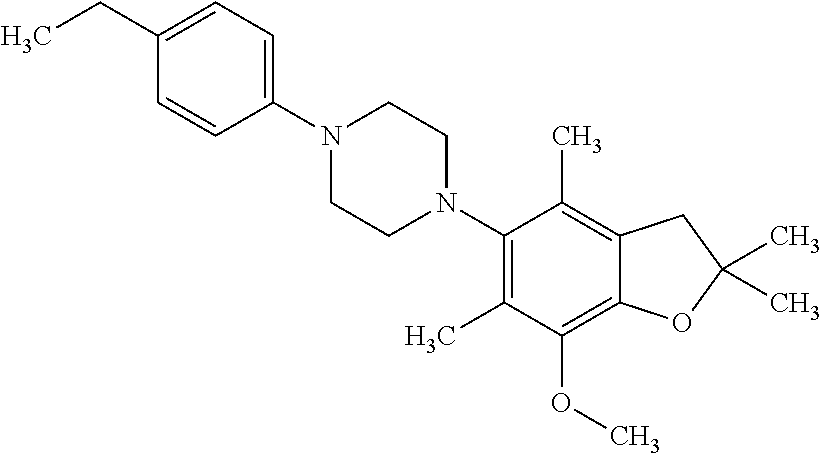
C1(CC)=CC=C(N2CCN(C3=C(C)C(OC)=C4C(=C3C)CC(C)(C)O4)CC2)C=C1
